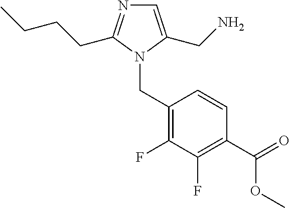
C1=C(CN)N(CC2=C(F)C(F)=C(C(=O)OC)C=C2)C(CCCC)=N1
